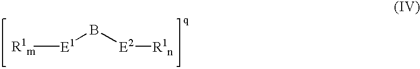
[R1m][E1]B[E2][R1n]
